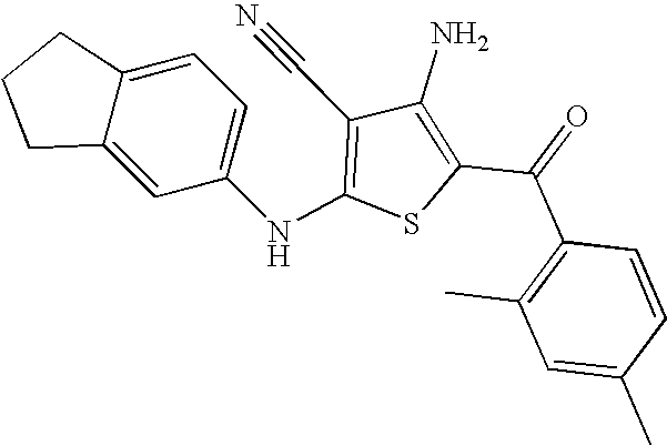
C1(N)=C(C(=O)C2=C(C)C=C(C)C=C2)SC(NC2=CC=C3C(=C2)CCC3)=C1C#N
